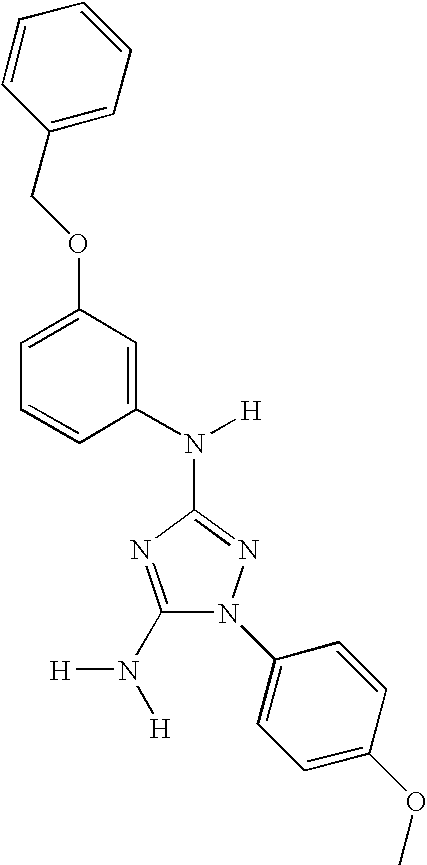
C1(N([H])[H])=NC(N(C2=CC(OCC3=CC=CC=C3)=CC=C2)[H])=NN1C1=CC=C(OC)C=C1
